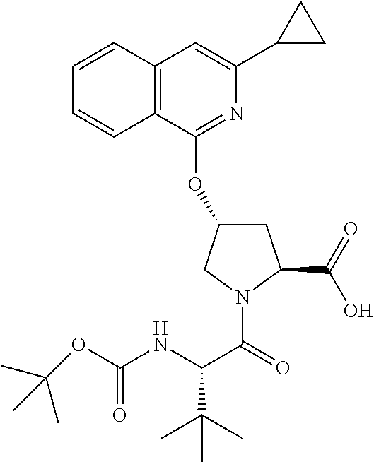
C1=CC2=C(C=C1)C(OC1CC(C(=O)O)N(C(=O)C(NC(OC(C)(C)C)=O)C(C)(C)C)C1)=NC(C1CC1)=C2
